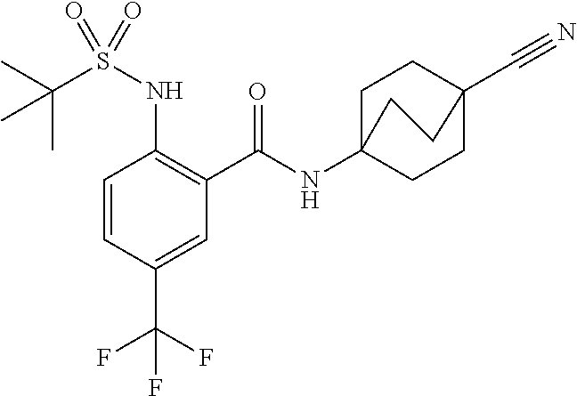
C1=CC(C(F)(F)F)=CC(C(=O)NC23CCC(C#N)(CC2)CC3)=C1NS(C(C)(C)C)(=O)=O
